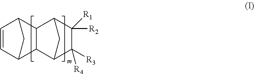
C1=CC2CC1C1C3C([R3])([R4])C([R1])([R2])C(C21)C3
